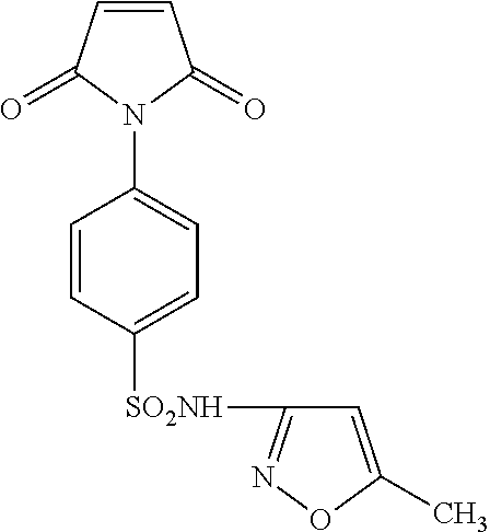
C1=CC(=O)N(C2=CC=C([SO2NH]C3=NOC(C)=C3)C=C2)C1=O
